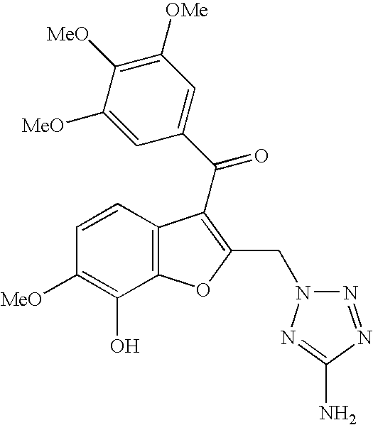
C1=C([MeO])C([MeO])=C([OMe])C=C1C(=O)C1=C(CN2N=NC(N)=N2)OC2=C1C=CC([MeO])=C2O
